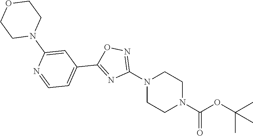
N1(C2=NOC(C3=CC=NC(N4CCOCC4)=C3)=N2)CCN(C(OC(C)(C)C)=O)CC1
